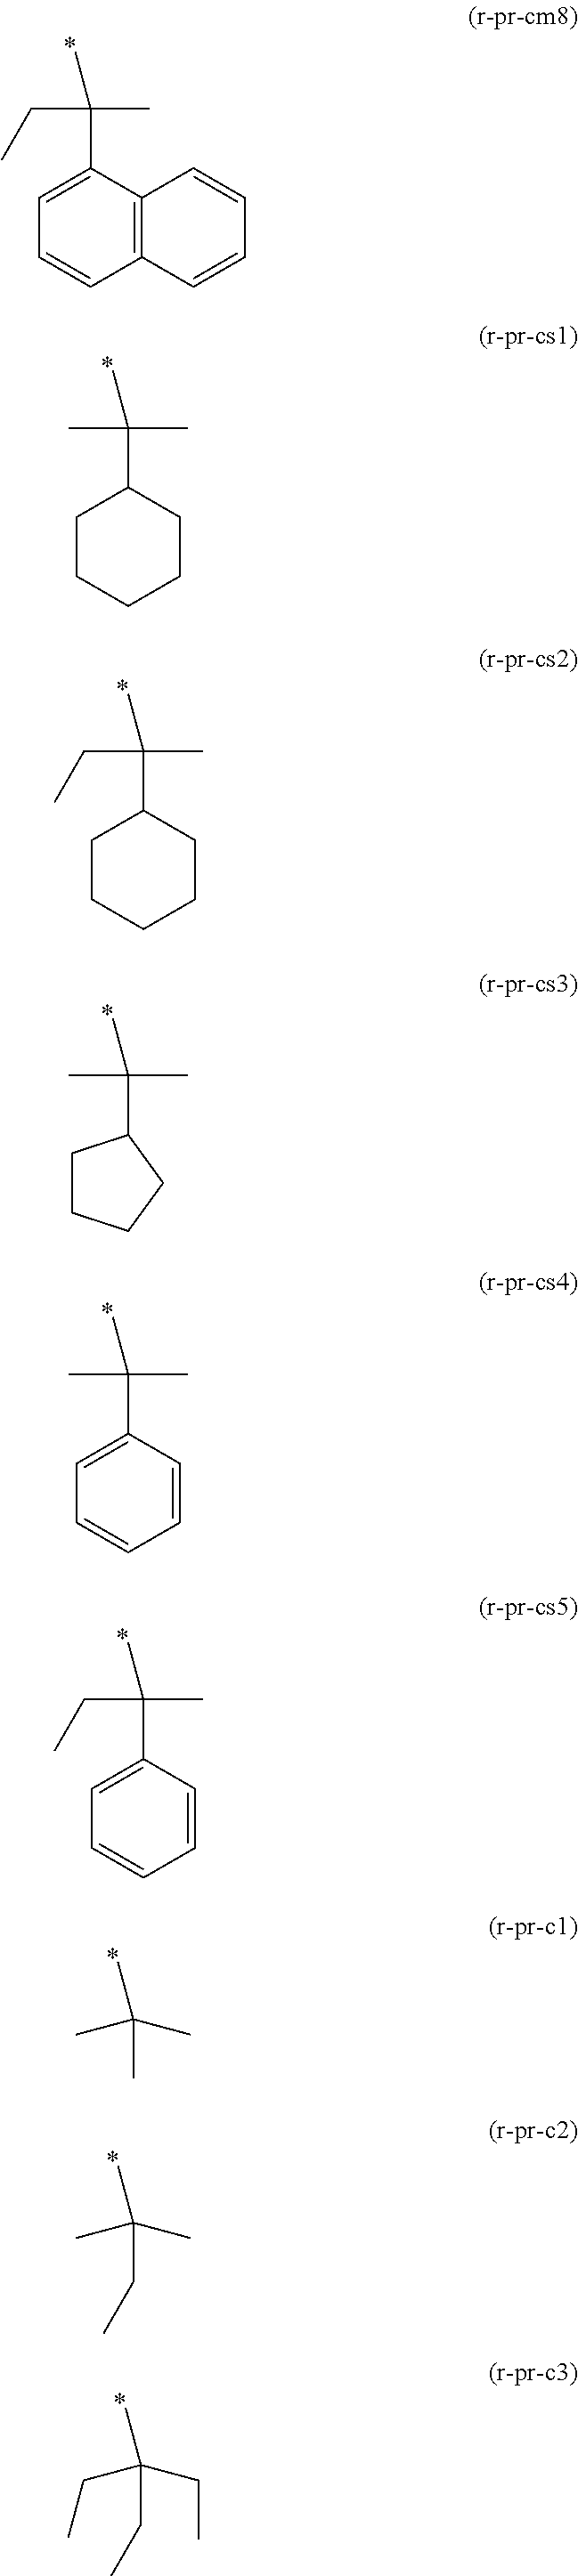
C(C(C)(C)C1=CC=CC2=C1C=CC=C2)C.CC(C)(C)C1CCCCC1.C(C(C)(C)C1CCCCC1)C.CC(C)(C)C1CCCC1.CC(C)(C)C1=CC=CC=C1.C(C(C)(C)C1=CC=CC=C1)C.CC(C)(C)C.CC(CC)(C)C.CC(CC)(CC)CC
